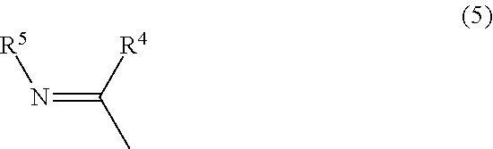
N(=C([R4])C)[R5]
